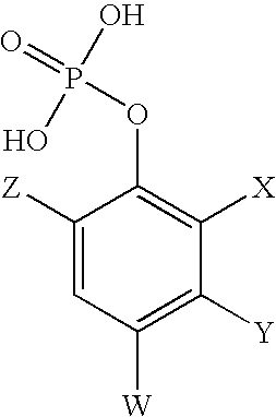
C1([Z])=CC([W])=C([Y])C([X])=C1OP(=O)(O)O
